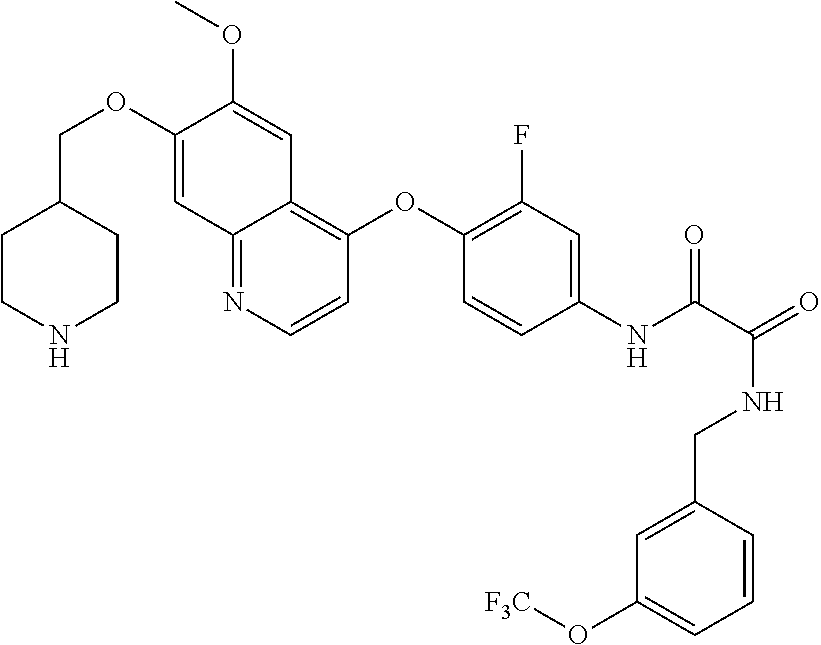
C1CNCCC1COC1=CC2=NC=CC(OC3=C(F)C=C(NC(=O)C(NCC4=CC(O[F3C])=CC=C4)=O)C=C3)=C2C=C1OC
